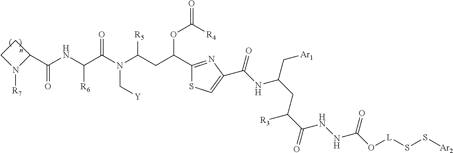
C1(C(NC(C(N(C(CC(C2=NC(C(=O)NC(C[Ar1])CC([R3])C(NNC(=O)O[L]SS[Ar2])=O)=CS2)OC(=O)[R4])[R5])C[Y])=O)[R6])=O)CCN1[R7]
